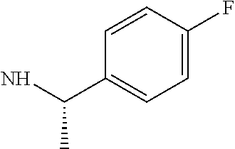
C1=CC(F)=CC=C1C(N)C
